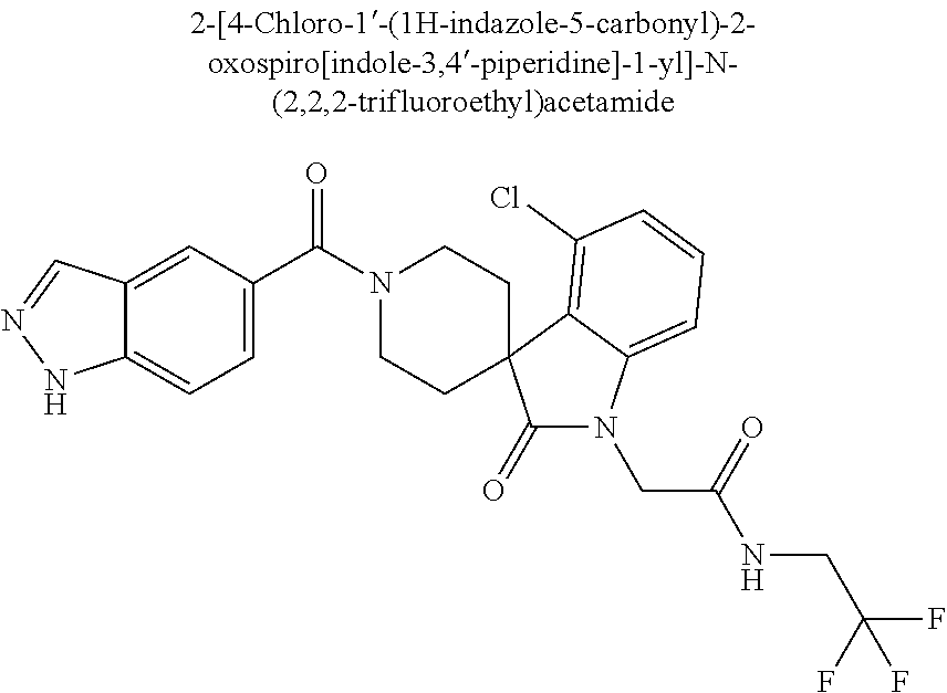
N1(C(C2=CC=C3C(=C2)C=NN3)=O)CCC2(CC1)C(=O)N(CC(=O)NCC(F)(F)F)C1=CC=CC(Cl)=C12
